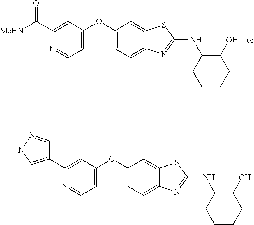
C1=C(C([MeHN])=O)N=CC=C1OC1=CC=C2C(=C1)SC(NC1CCCCC1O)=N2.C1=C(C2=CN(C)N=C2)N=CC=C1OC1=CC=C2C(=C1)SC(NC1CCCCC1O)=N2
